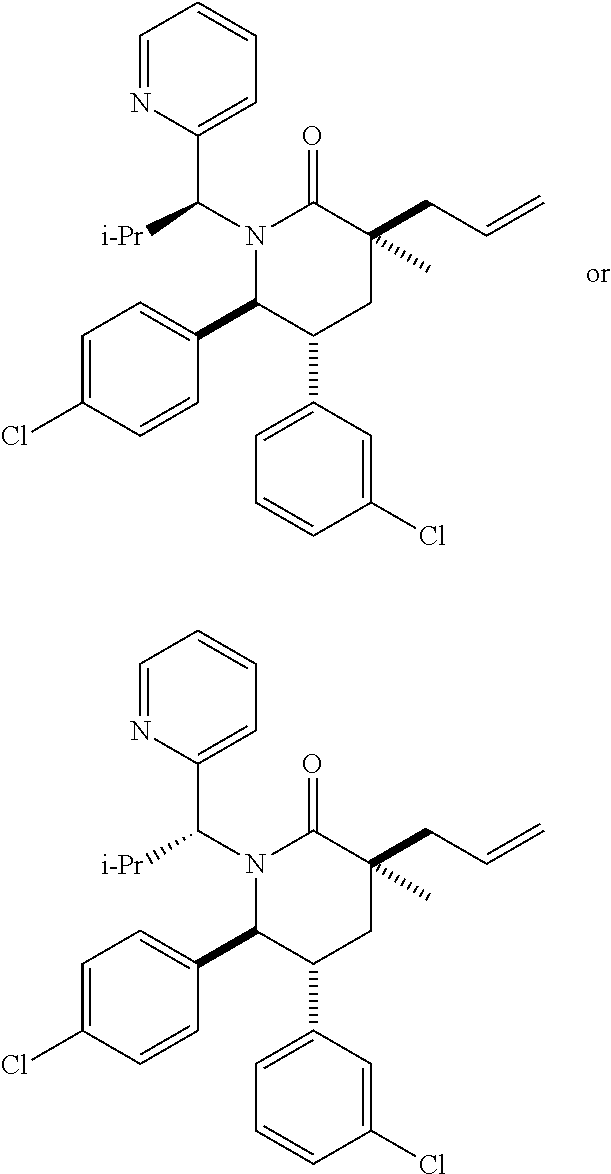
N1(C(C2=CC=CC=N2)[i-Pr])C(C2=CC=C(Cl)C=C2)C(C2=CC=CC(Cl)=C2)CC(CC=C)(C)C1=O.N1(C(C2=CC=CC=N2)[i-Pr])C(C2=CC=C(Cl)C=C2)C(C2=CC=CC(Cl)=C2)CC(CC=C)(C)C1=O
